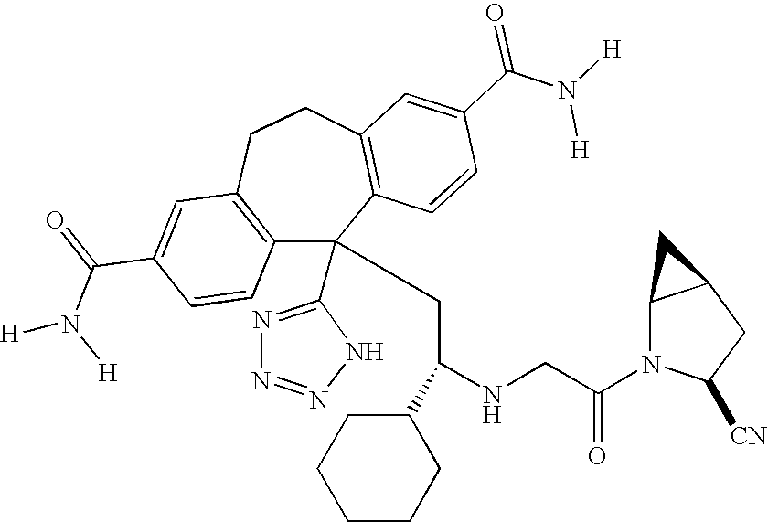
C1(C(=O)N([H])[H])=CC2=C(C=C1)C(C1=NN=NN1)(CC(NCC(N1C([CN])CC3C1C3)=O)C1CCCCC1)C1=C(CC2)C=C(C(N([H])[H])=O)C=C1
